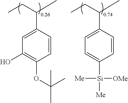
C1=CC(C(CC)C)=CC(O)=C1OC(C)(C)C.C1=CC(C(CC)C)=CC=C1[Si]([Me])([OMe])[Me]
